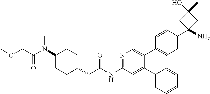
C1(N(C(COC)=O)C)CCC(CC(NC2=NC=C(C3=CC=C(C4(N)CC(O)(C)C4)C=C3)C(C3=CC=CC=C3)=C2)=O)CC1
